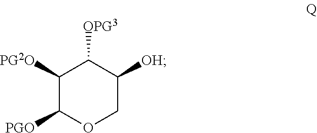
C1([PG2O])C([PGO])OCC([OH])C1[OPG3]
